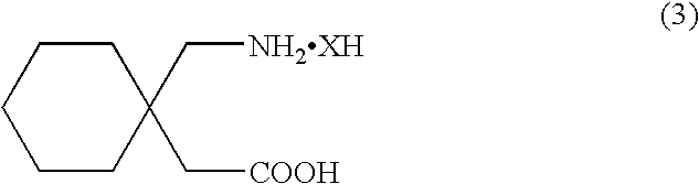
C1CCCCC1(C[NH2XH])C[COOH]
